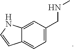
C12=CC=C(CNC)C=C1NC=C2
